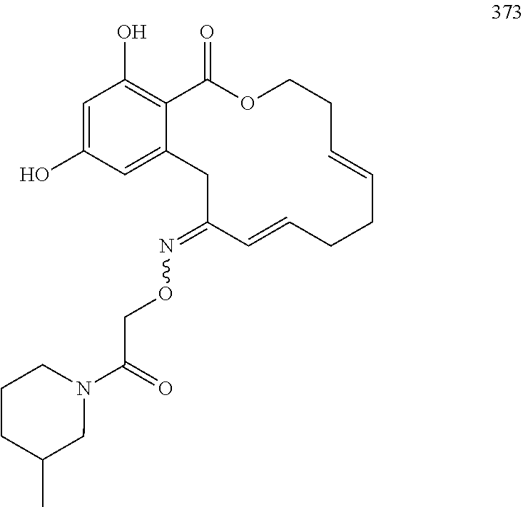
C1=C(O)C=C2C(=C1O)C(=O)OCCC=CCCC=CC(=NOCC(N1CCCC(C)C1)=O)C2
